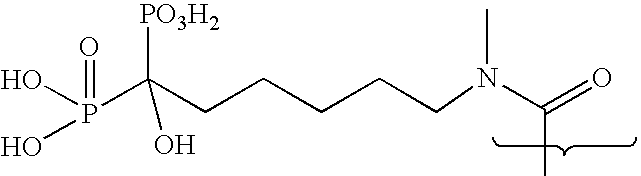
C(=O)(C)N(CCCCCC(P(=O)(O)O)([PO3H2])O)C
